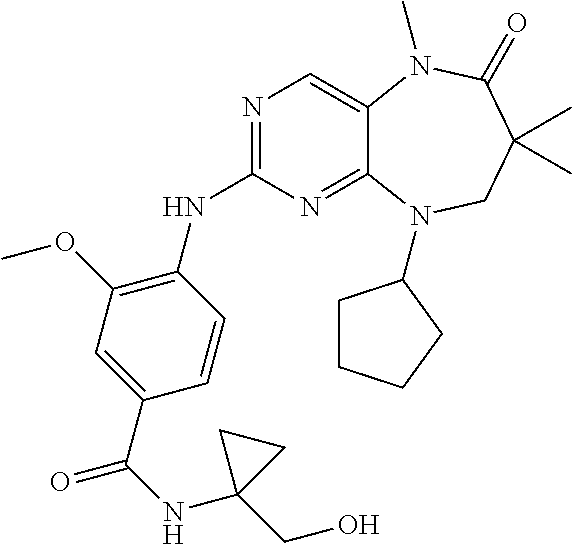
N1=C(NC2=C(OC)C=C(C(NC3(CO)CC3)=O)C=C2)N=C2C(=C1)N(C)C(=O)C(C)(C)CN2C1CCCC1
